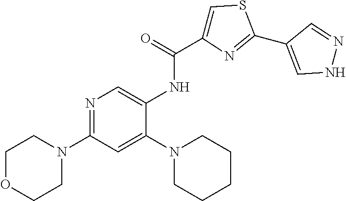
C1OCCN(C2=NC=C(NC(=O)C3=CSC(C4=CNN=C4)=N3)C(N3CCCCC3)=C2)C1
